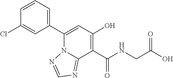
C1(C2=CC(O)=C(C(NCC(O)=O)=O)C3=NC=NN23)=CC=CC(Cl)=C1
